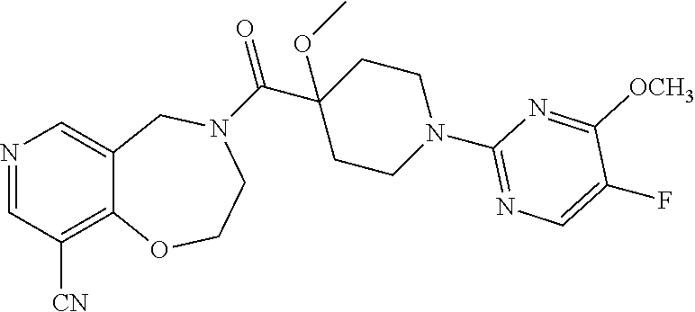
N1=CC([CN])=C2C(=C1)CN(C(C1(OC)CCN(C3=NC=C(F)C([OCH3])=N3)CC1)=O)CCO2
